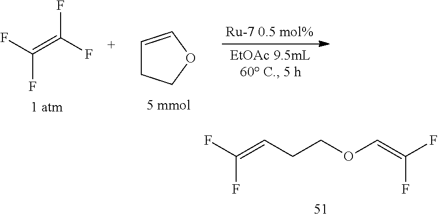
FC(=C(F)F)F.C1=COCC1.FC(=CCCOC=C(F)F)F
